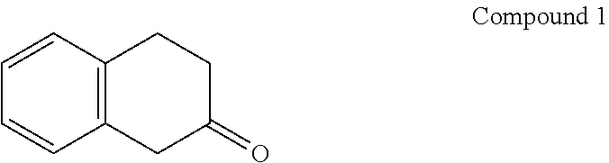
C1=CC2=C(C=C1)CCC(=O)C2
